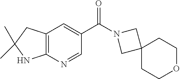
C(C1=CC2=C(N=C1)NC(C)(C)C2)(=O)N1CC2(C1)CCOCC2
